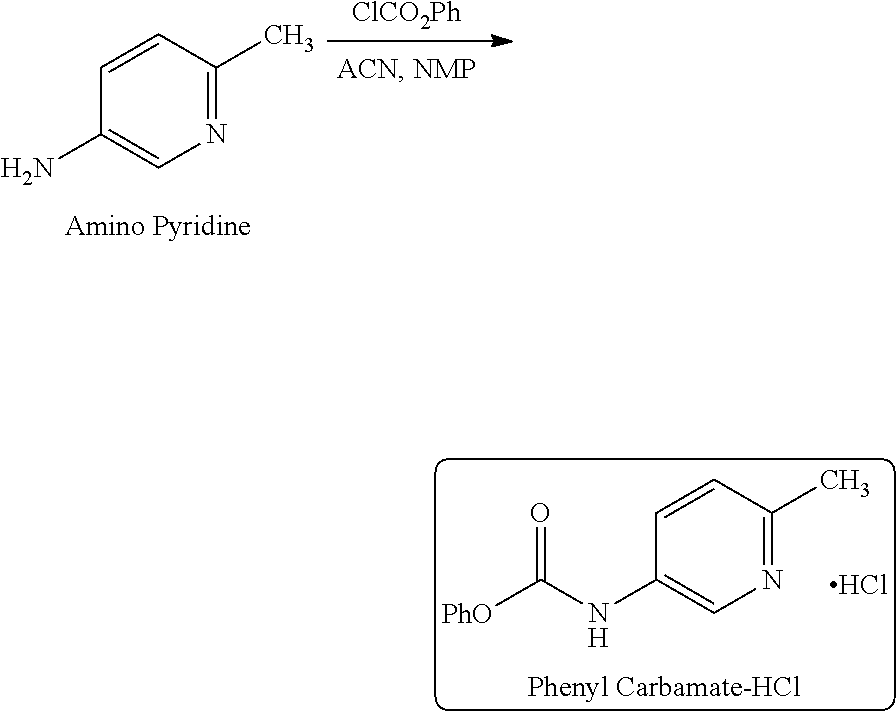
[ClCO2Ph].C1=CC(C)=NC=C1N.C1=CC(C)=NC=C1NC([PhO])=O.Cl
